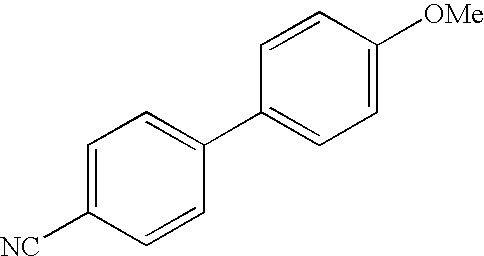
C1=C([NC])C=CC(C2=CC=C([OMe])C=C2)=C1
